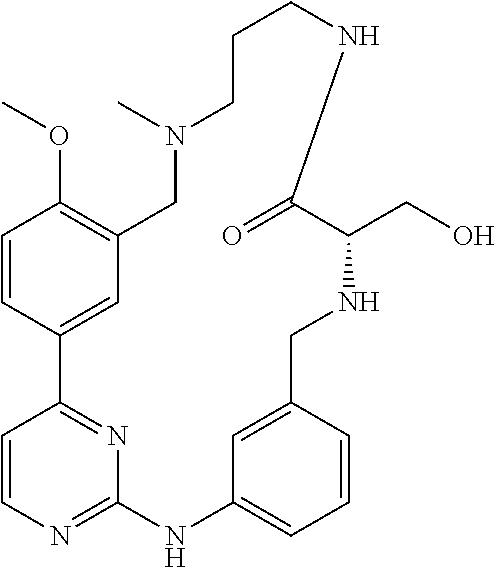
C1=CN=C2N=C1C1=CC(=C(OC)C=C1)CN(C)CCCNC(=O)C(CO)NCC1=CC(=CC=C1)N2
